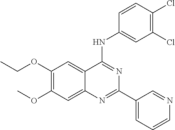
C1(OCC)=C(OC)C=C2C(=C1)C(NC1=CC(Cl)=C(Cl)C=C1)=NC(C1=CC=CN=C1)=N2
